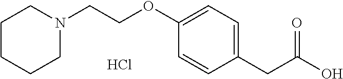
C1CCCN(CCOC2=CC=C(CC(O)=O)C=C2)C1.Cl
